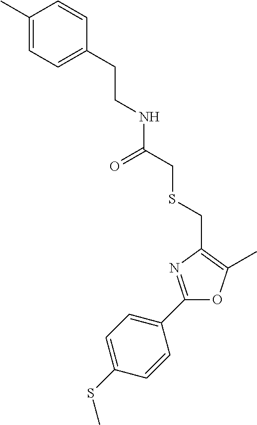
C1(C2=CC=C(SC)C=C2)=NC(CSCC(=O)NCCC2=CC=C(C)C=C2)=C(C)O1
